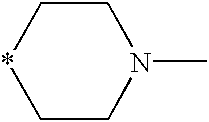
C1C*CCN1C
